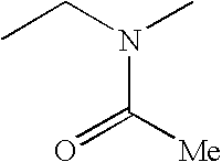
CCN(C)C([Me])=O
